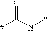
[#]C(N*)=O
